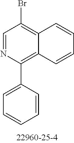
C1(C2=C3C(=C(Br)C=N2)C=CC=C3)=CC=CC=C1
